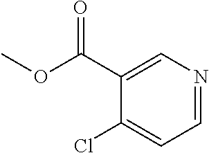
C1(C(OC)=O)=CN=CC=C1Cl
